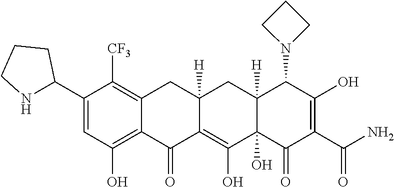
C1(C2NCCC2)=CC(O)=C2C(=C1[CF3])CC1([H])CC3([H])C(N4CCC4)C(O)=C(C(=O)N)C(=O)C3(O)C(O)=C1C2=O
